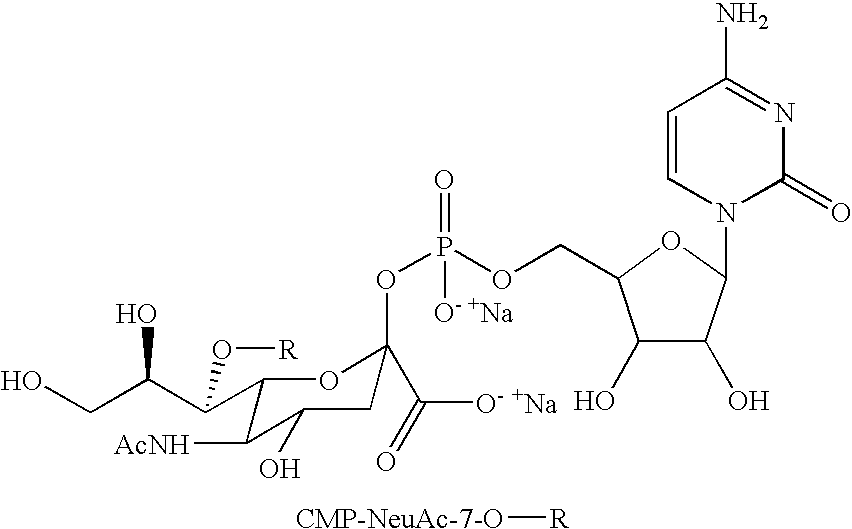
OCC(C(C1C([AcNH])C(O)CC(OP(OCC2C(O)C(O)C(N3C(=O)N=C(N)C=C3)O2)(=O)[O- +Na])(C(=O)[O- +Na])O1)O[R])O.[CMP-NeuAc-7-O][R]
